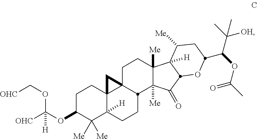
[OHC]COC([OHC])(OC1C([Me])([Me])C2([H])C3(CC1)C1(C3)CCC3([Me])C([Me])(C(=O)C4C3([H])C([Me])CC(C(C([OH])(C)C)OC(=O)C)O4)C1CC2)[H]
